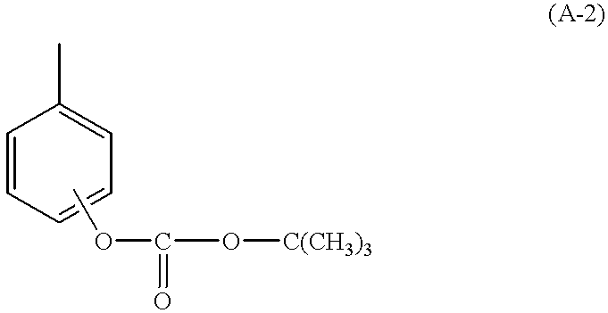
C1=CC=CC=C1C.COC(O[C(CH3)3])=O
